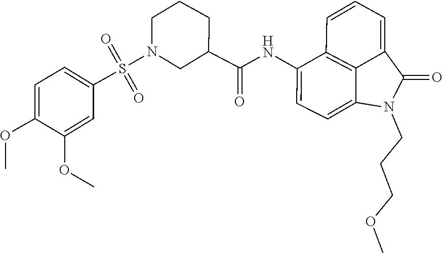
C1(C(NC2=CC=C3C4=C2C=CC=C4C(=O)N3CCCOC)=O)CN(S(=O)(=O)C2=CC=C(OC)C(OC)=C2)CCC1
